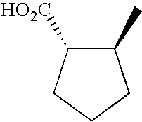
C1(C)C([HO2C])CCC1
